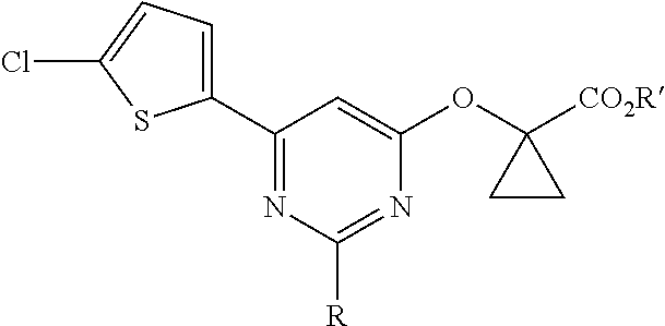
C1(C2=CC=C(Cl)S2)=NC([R])=NC(OC2([CO2R])CC2)=C1
